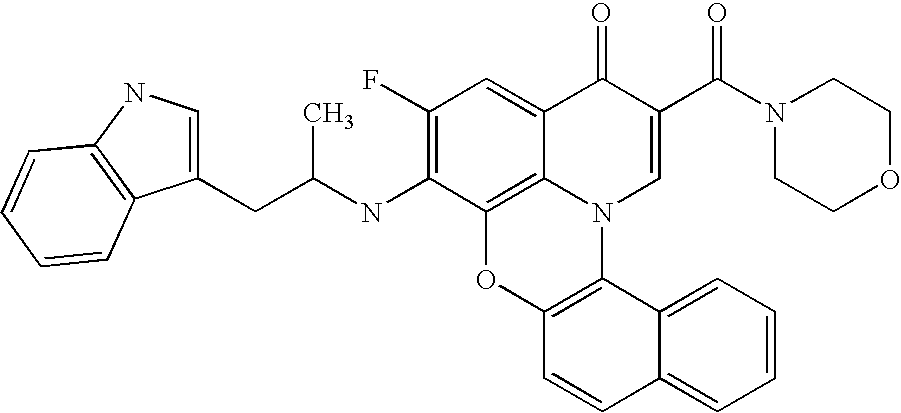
C1(F)=C(NC(CC2=CNC3=C2C=CC=C3)C)C2=C3C(=C1)C(=O)C(C(N1CCOCC1)=O)=CN3C1=C(O2)C=CC2=CC=CC=C12
